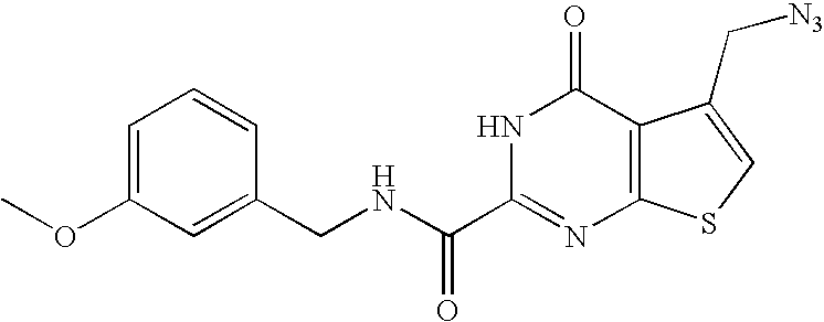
C1(CNC(C2=NC3=C(C(=O)N2)C(C[N3])=CS3)=O)=CC(OC)=CC=C1
